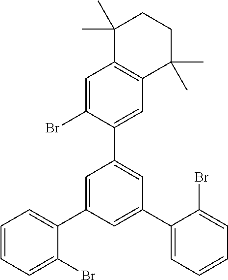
C1=C(C2=CC=CC=C2Br)C=C(C2=CC=CC=C2Br)C=C1C1=CC2=C(C=C1Br)C(C)(C)CCC2(C)C
